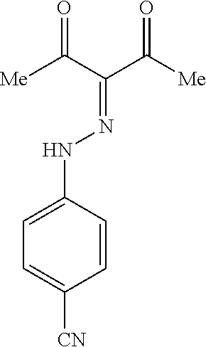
C1=C(NN=C(C([Me])=O)C([Me])=O)C=CC([CN])=C1
